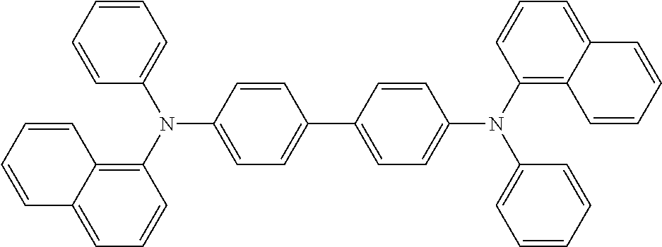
C1=CC(N(C2=C3C(=CC=C2)C=CC=C3)C2=CC=CC=C2)=CC=C1C1=CC=C(N(C2=C3C(=CC=C2)C=CC=C3)C2=CC=CC=C2)C=C1
